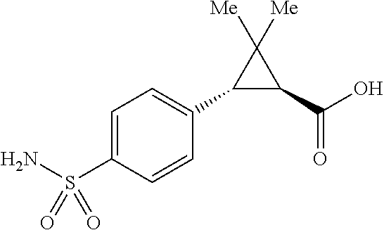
C1(C2=CC=C(S(N)(=O)=O)C=C2)C(C(O)=O)C1([Me])[Me]
